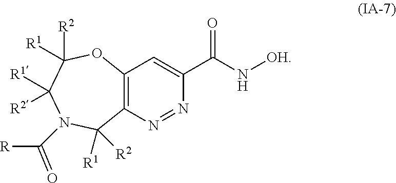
C12=C(N=NC(C(N[OH])=O)=C1)C([R2])([R1])N(C([R])=O)C([R1])([R2])C([R2])([R1])O2
